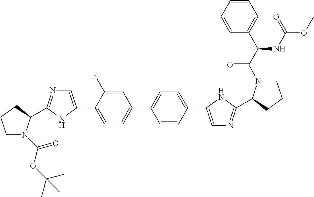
C1=C(F)C(C2=CN=C(C3N(C(OC(C)(C)C)=O)CCC3)N2)=CC=C1C1=CC=C(C2=CN=C(C3N(C(C(C4=CC=CC=C4)NC(OC)=O)=O)CCC3)N2)C=C1
